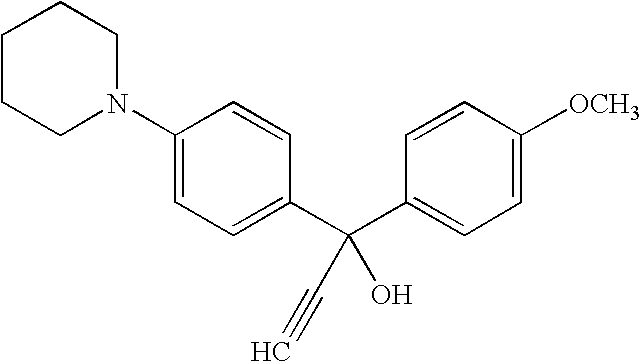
C1(N2CCCCC2)=CC=C(C(C2=CC=C([OCH3])C=C2)(O)C#C)C=C1
